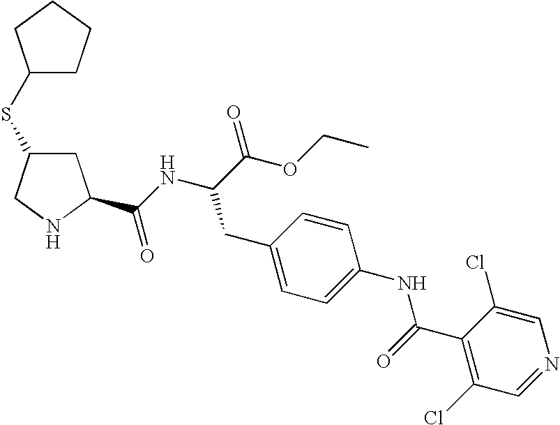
C1C(SC2CCCC2)CNC1C(NC(C(OCC)=O)CC1=CC=C(NC(C2=C(Cl)C=NC=C2Cl)=O)C=C1)=O
